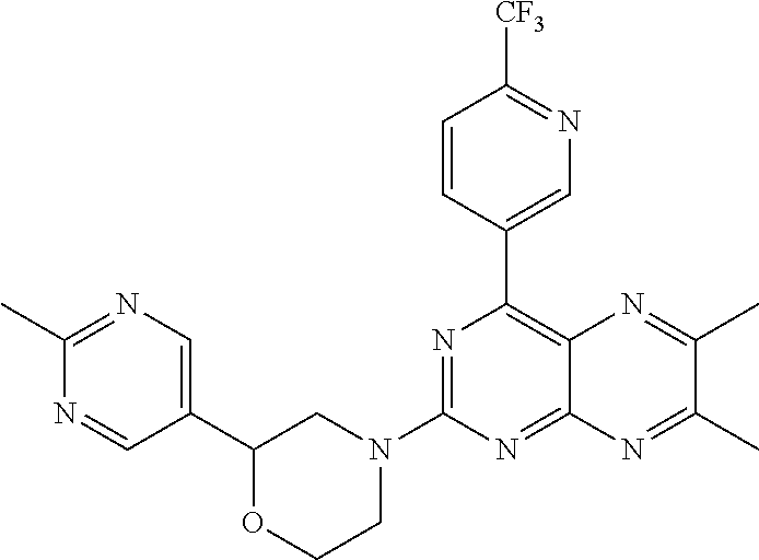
N1=C(N2CC(C3=CN=C(C)N=C3)OCC2)N=C2C(=C1C1=CN=C([CF3])C=C1)N=C(C)C(C)=N2
